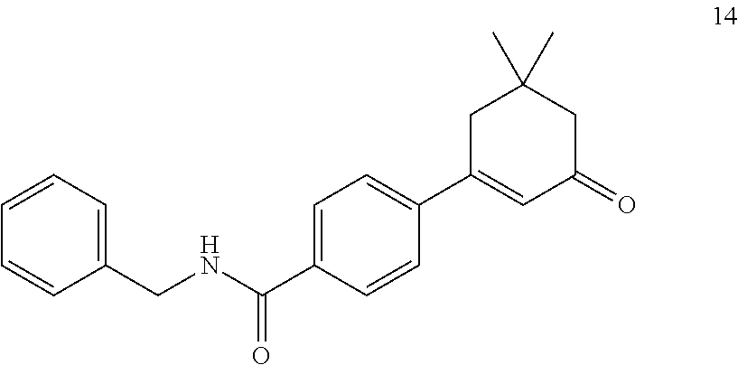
C1=C(C(NCC2=CC=CC=C2)=O)C=CC(C2=CC(=O)CC(C)(C)C2)=C1
